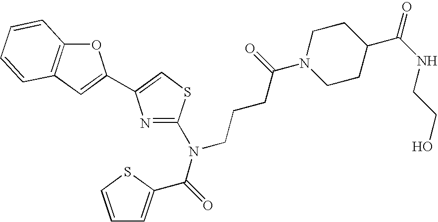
O1C2=C(C=C1C1=CSC(N(CCCC(N3CCC(C(NCCO)=O)CC3)=O)C(C3=CC=CS3)=O)=N1)C=CC=C2
